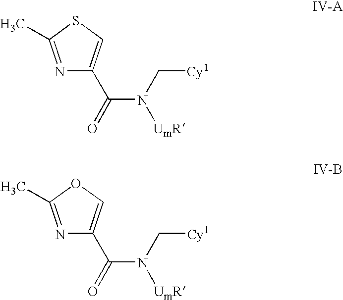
N1=C(C)SC=C1C(N(C[Cy1])[UmR])=O.N1=C(C)OC=C1C(N(C[Cy1])[UmR])=O
